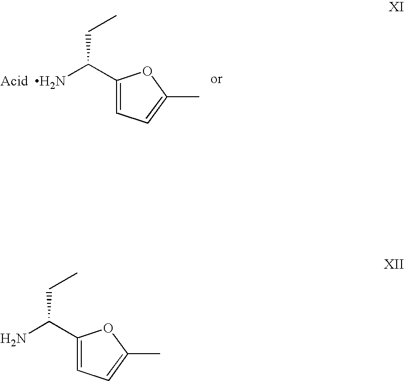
NC(C1=CC=C(C)O1)CC.NC(C1=CC=C(C)O1)CC
